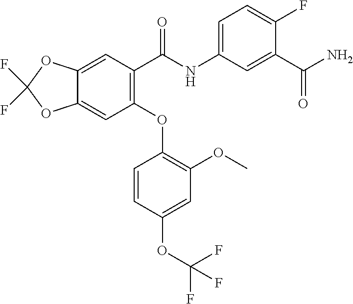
C12=CC(C(NC3=CC=C(F)C(C(N)=O)=C3)=O)=C(OC3=C(OC)C=C(OC(F)(F)F)C=C3)C=C1OC(F)(F)O2
